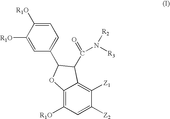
C1([R1O])=CC(C2OC3=C([R1O])C=C([Z2])C([Z1])=C3C2C(=O)N([R3])[R2])=CC=C1[R1O]
